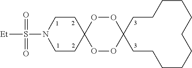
[Et]S(=O)(=O)N1CCC2(CC1)OOC1(OO2)CCCCCCCCCCC1
